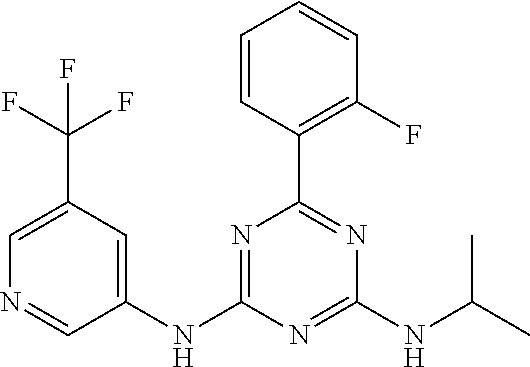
C1(NC2=NC(C3=C(F)C=CC=C3)=NC(NC(C)C)=N2)=CC(C(F)(F)F)=CN=C1
